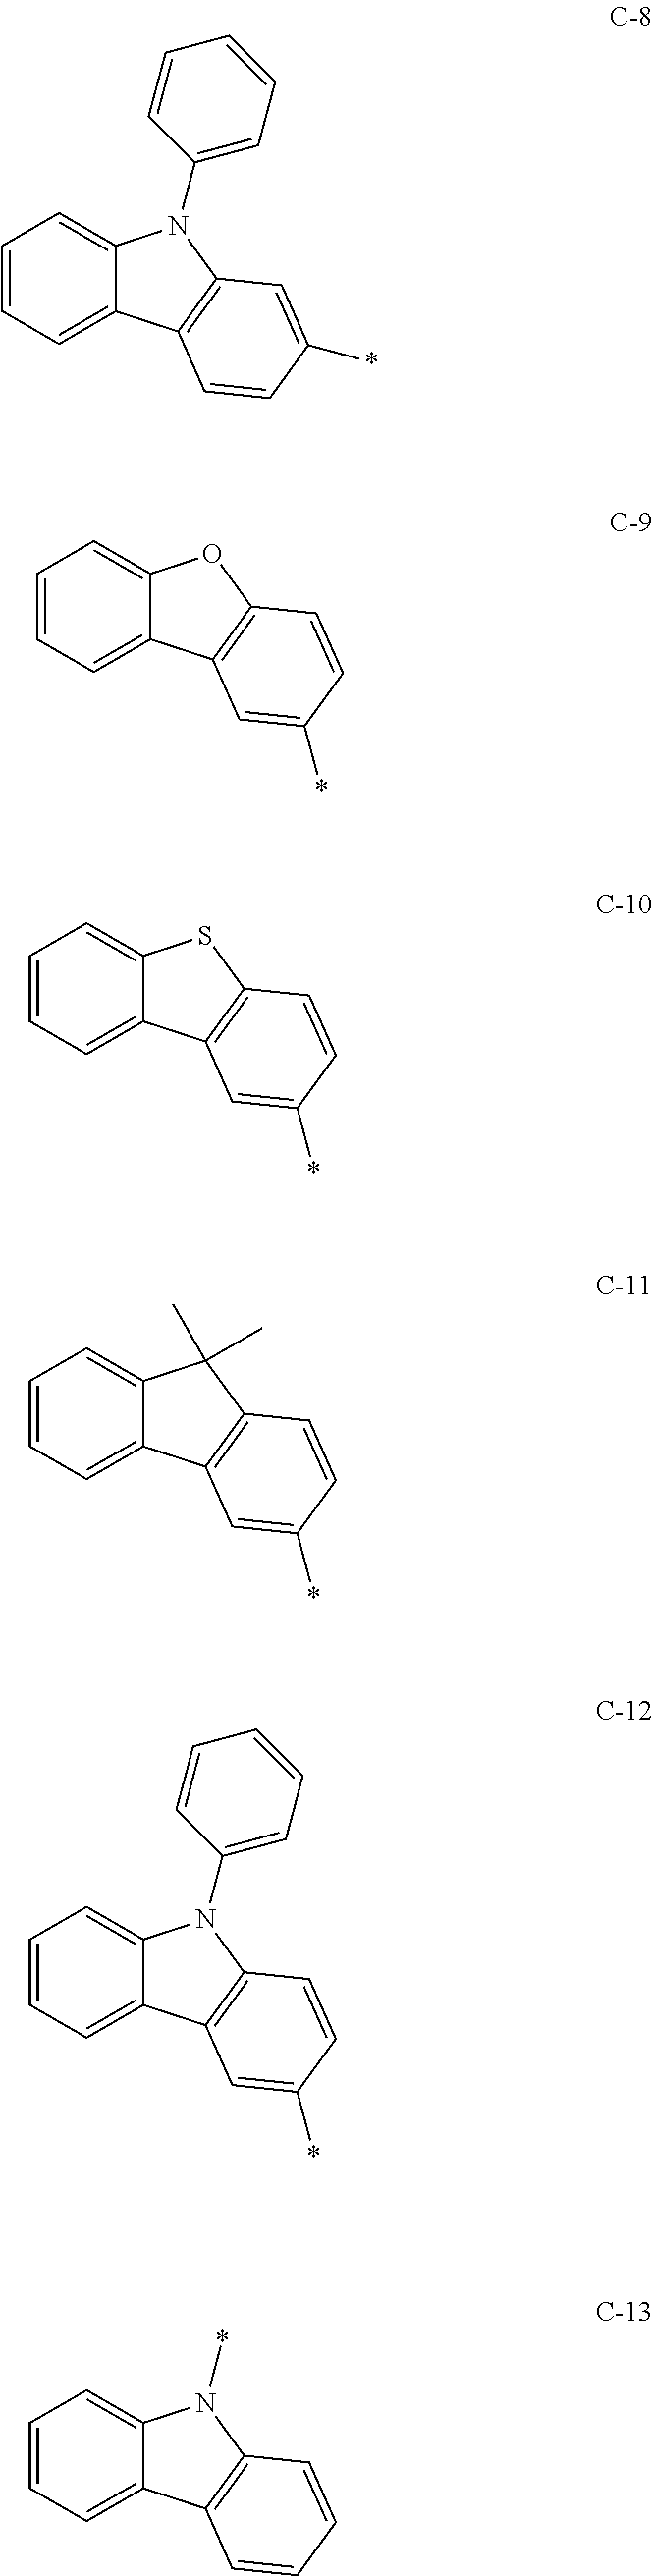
C1=CC=C2C(=C1)N(C1=CC=CC=C1)C1=C2C=CC(*)=C1.C1=CC=C2C(=C1)OC1=C2C=C(*)C=C1.C1=CC=C2C(=C1)SC1=C2C=C(*)C=C1.C1=CC=C2C(=C1)C(C)(C)C1=C2C=C(*)C=C1.C1=CC=C2C(=C1)N(C1=CC=CC=C1)C1=C2C=C(*)C=C1.C1=CC=C2C(=C1)N(*)C1=C2C=CC=C1
